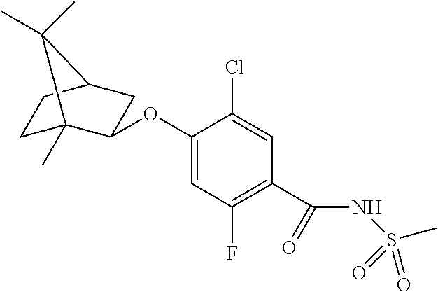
C1(OC2C3(C)CCC(C2)C3(C)C)=CC(F)=C(C(NS(C)(=O)=O)=O)C=C1Cl
